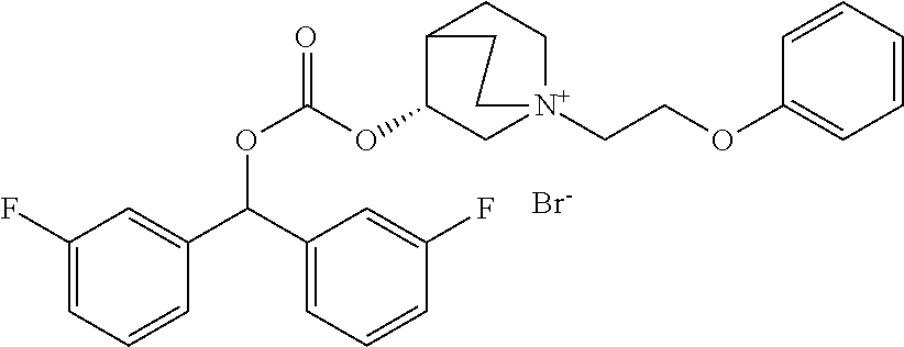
[Br-].C1(F)=CC=CC(C(C2=CC=CC(F)=C2)OC(=O)OC2C[N+]3(CCOC4=CC=CC=C4)CCC2CC3)=C1
